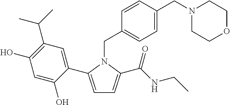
C1=C(C2=CC(C(C)C)=C(O)C=C2O)N(CC2=CC=C(CN3CCOCC3)C=C2)C(C(NCC)=O)=C1
